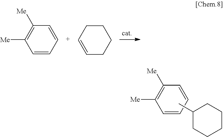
C1=CC=CC([Me])=C1[Me].C1=CCCCC1.C1=CC=CC([Me])=C1[Me].CC1CCCCC1
